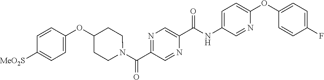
N(C(C1=CN=C(C(=O)N2CCC(OC3=CC=C([SO2Me])C=C3)CC2)C=N1)=O)C1=CC=C(OC2=CC=C(F)C=C2)N=C1
